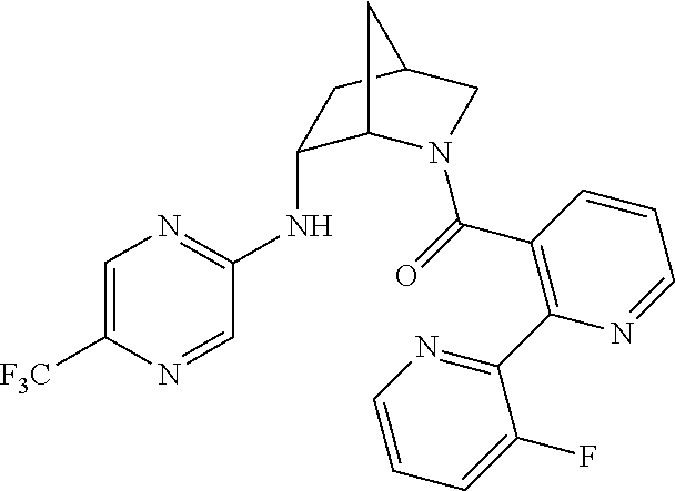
C1=C([F3C])N=CC(NC2C3N(C(=O)C4=C(C5=NC=CC=C5F)N=CC=C4)CC(C2)C3)=N1
